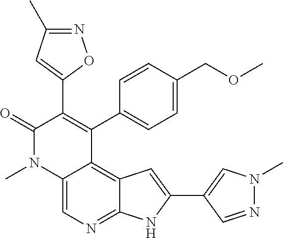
C12=CN=C3C(=C1C(C1=CC=C(COC)C=C1)=C(C1=CC(C)=NO1)C(=O)N2C)C=C(C1=CN(C)N=C1)N3
